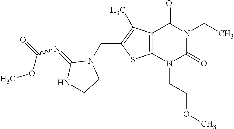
C12=C(N(CCOC)C(=O)N(CC)C1=O)SC(CN1C(=NC(=O)OC)NCC1)=C2C
